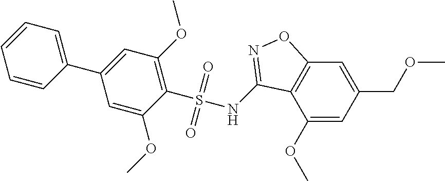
C12=C(C(OC)=CC(COC)=C1)C(NS(C1=C(OC)C=C(C3=CC=CC=C3)C=C1OC)(=O)=O)=NO2
